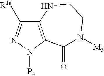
C12=C(N([P4])N=C1[R1a])C(=O)N([M3])CCN2
